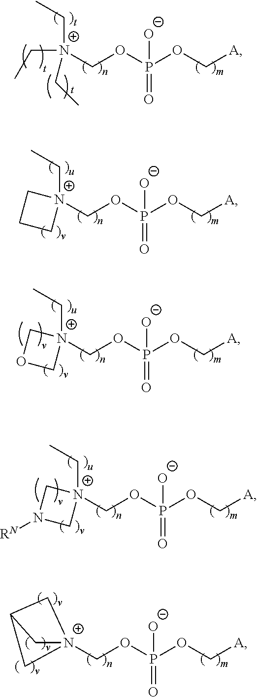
C([N+](COP(=O)(OC[A])[O-])(CC)CC)C.[N+]1(COP(=O)(OC[A])[O-])(CC)CCC1.[N+]1(COP(=O)(OC[A])[O-])(CC)COC1.[N+]1(COP(=O)(OC[A])[O-])(CC)CN([RN])C1.[N+]12(COP(=O)(OC[A])[O-])CC(C1)C2
